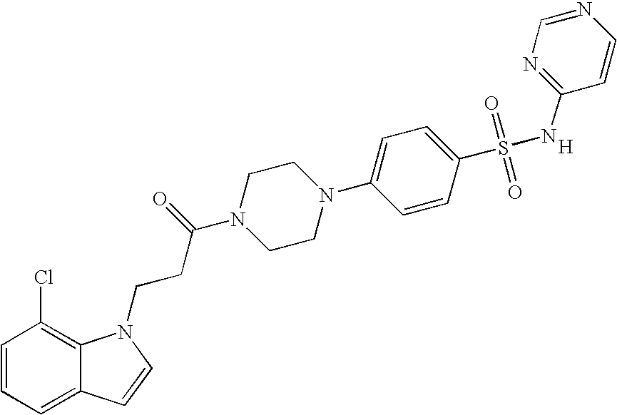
C1=CC=C2C(=C1Cl)N(CCC(N1CCN(C3=CC=C(S(=O)(=O)NC4=NC=NC=C4)C=C3)CC1)=O)C=C2.[H]
